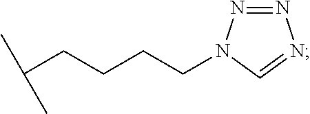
C(CCCCN1N=NN=C1)(C)C
